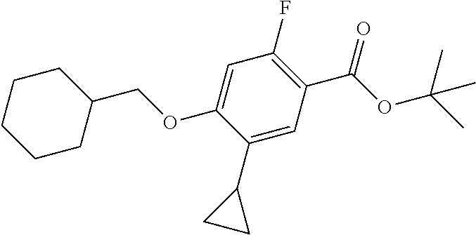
C1(COC2=CC(F)=C(C(OC(C)(C)C)=O)C=C2C2CC2)CCCCC1
